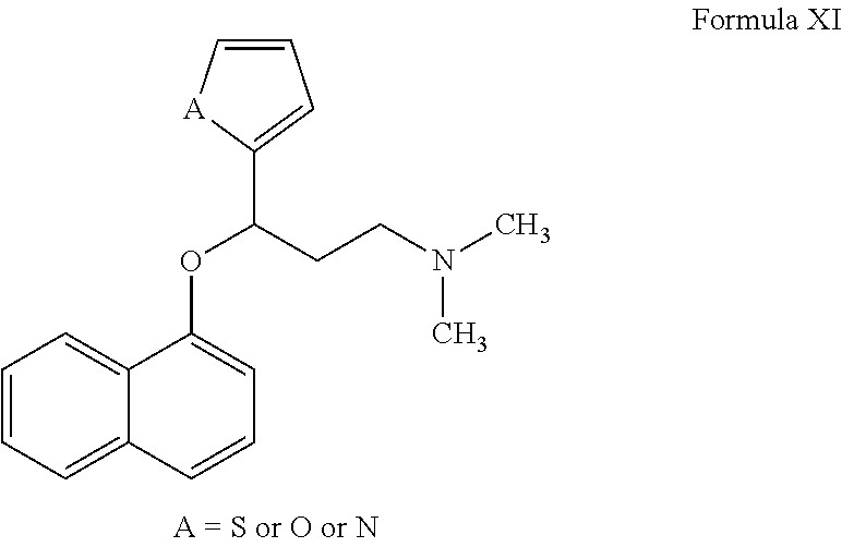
O(C(CCN(C)C)C1=CC=C[A]1)C1=CC=CC2=CC=CC=C12
